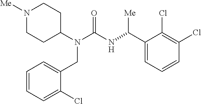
N1([Me])CCC(N(C(NC(C2=CC=CC(Cl)=C2Cl)[Me])=O)CC2=CC=CC=C2Cl)CC1
